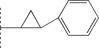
C(C1CC1C1=CC=CC=C1)(C)C
